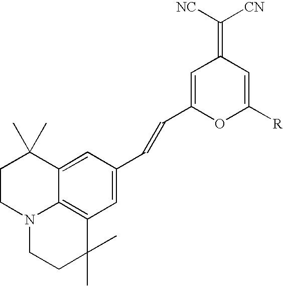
C1=C2C3=C(C=C1C=CC1=CC(=C([CN])[NC])C=C([R])O1)C(C)(C)CCN3CCC2(C)C
